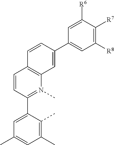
C1=C([R6])C([R7])=C([R8])C=C1C1=CC2=C(C=C1)C=CC(C1=CC(C)=CC(C)=C1C)=N2C
